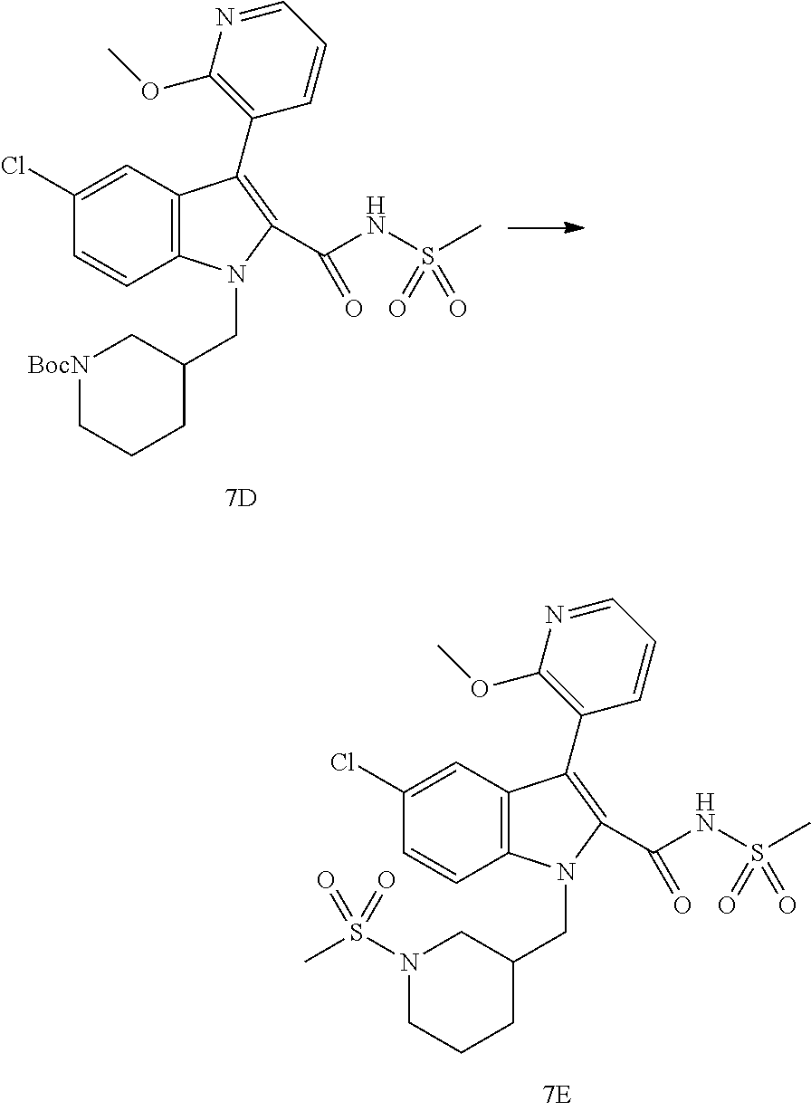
C12=C(C=C(Cl)C=C1)C(C1=C(OC)N=CC=C1)=C(C(NS(C)(=O)=O)=O)N2CC1CN(S(=O)(C)=O)CCC1.C12=C(C=C(Cl)C=C1)C(C1=C(OC)N=CC=C1)=C(C(NS(C)(=O)=O)=O)N2CC1C[BocN]CCC1
